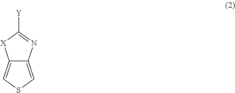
C12=CSC=C1N=C([Y])[X]2
